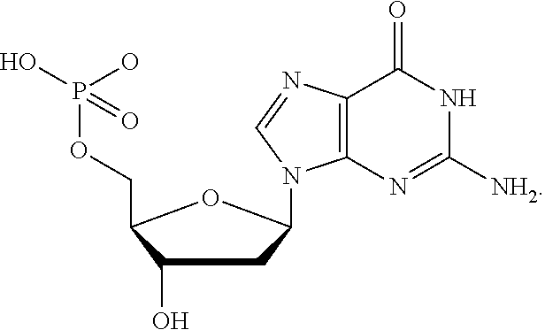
N1C([NH2])=NC2=C(C1=O)N=CN2C1CC(O)C(COP(O)(O)=O)O1
